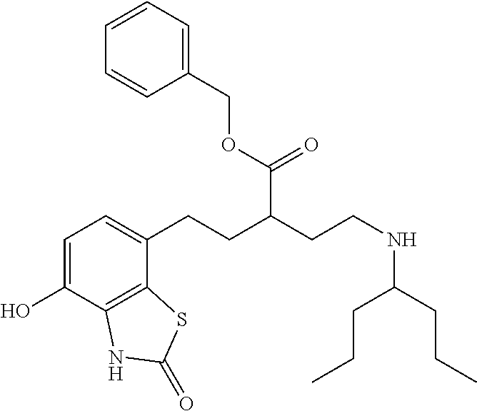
C1=C(O)C2=C(C(CCC(CCNC(CCC)CCC)C(=O)OCC3=CC=CC=C3)=C1)SC(=O)N2
